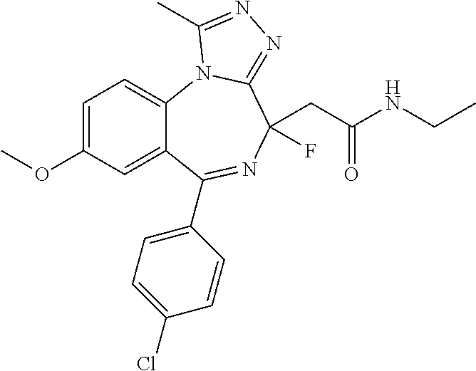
C12=CC(OC)=CC=C1N1C(=NN=C1C)C(F)(CC(NCC)=O)N=C2C1=CC=C(Cl)C=C1
